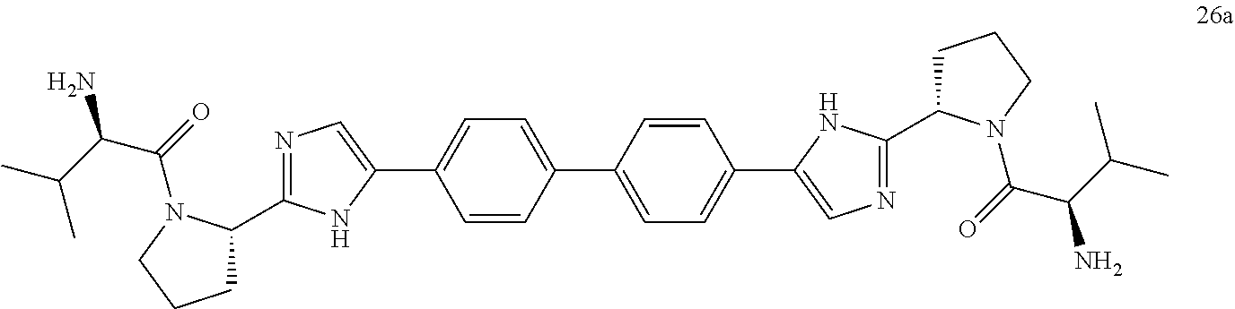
C1=CC(C2=CC=C(C3=CN=C(C4CCCN4C(=O)C(C(C)C)N)N3)C=C2)=CC=C1C1=CN=C(C2CCCN2C(=O)C(N)C(C)C)N1
